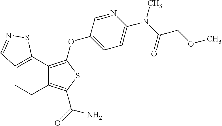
C12=C(C3=C(OC4=CC=C(N(C(=O)COC)C)N=C4)SC(C(=O)N)=C3CC1)SN=C2
